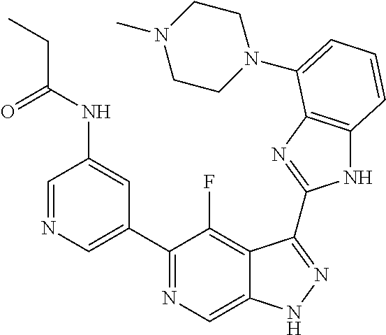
C1=NC=C(C2=NC=C3C(=C2F)C(C2=NC4=C(N2)C=CC=C4N2CCN(C)CC2)=NN3)C=C1NC(CC)=O
